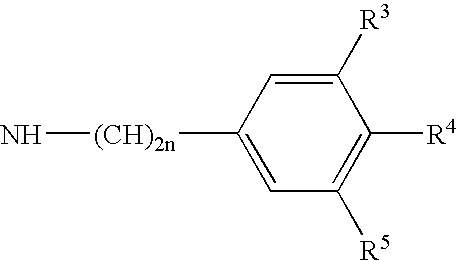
C1([R5])=C([R4])C([R3])=CC([(CH)2n]N)=C1
